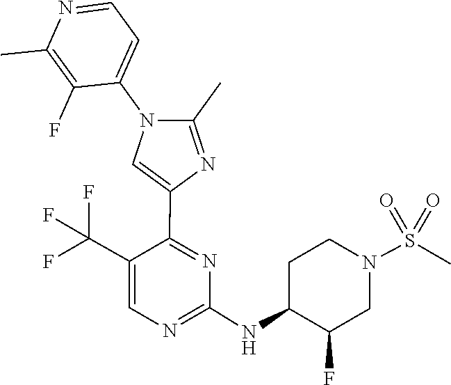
C1(NC2C(F)CN(S(=O)(=O)C)CC2)=NC=C(C(F)(F)F)C(C2=CN(C3=CC=NC(C)=C3F)C(C)=N2)=N1
